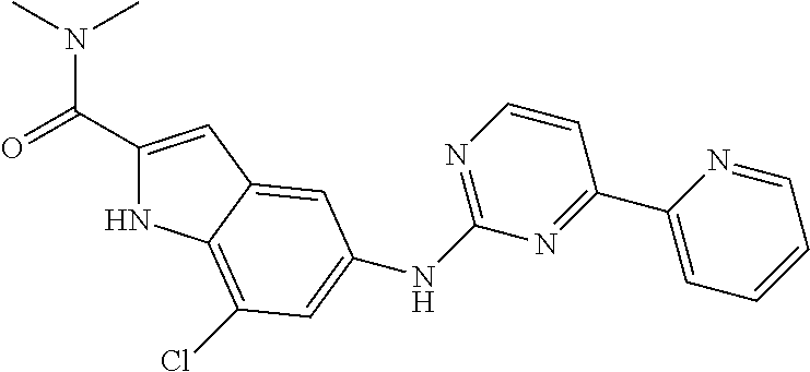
C1(C(=O)N(C)C)=CC2=CC(NC3=NC=CC(C4=CC=CC=N4)=N3)=CC(Cl)=C2N1
